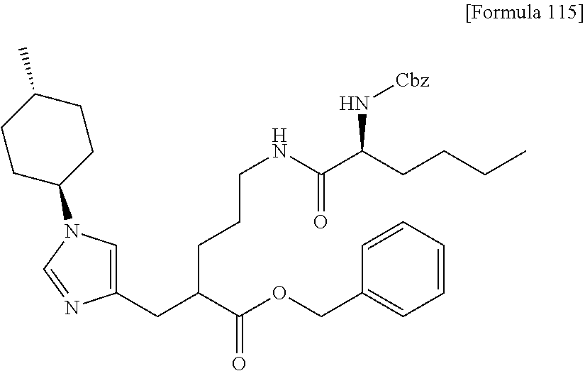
C1(CC(C(OCC2=CC=CC=C2)=O)CCCNC(C(CCCC)N[Cbz])=O)=CN(C2CCC(C)CC2)C=N1
